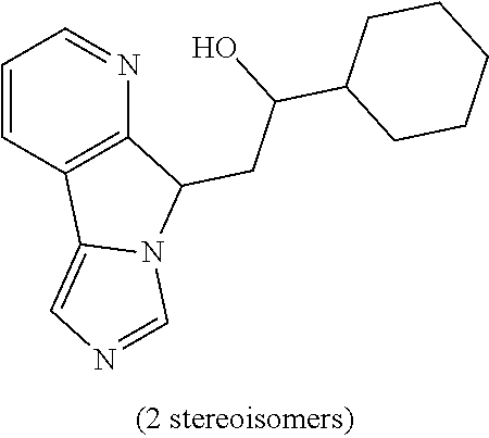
C1=CC2=C(N=C1)C(CC(C1CCCCC1)O)N1C2=CN=C1
